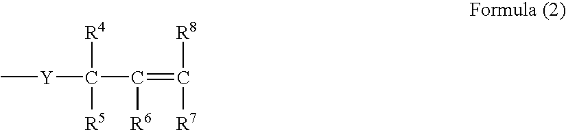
C[Y]C(C(=C([R8])[R7])[R6])([R4])[R5]
